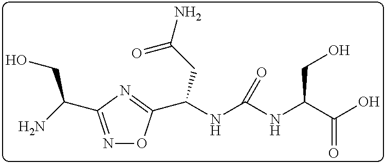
O=C(CC(NC(NC(C(O)=O)CO)=O)C1=NC(C(N)CO)=NO1)N
